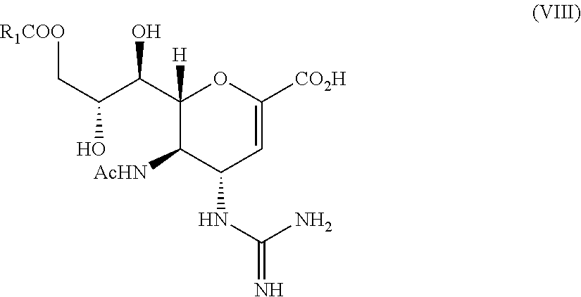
C1([H])(C(C(C[R1COO])O)O)C([AcHN])C(NC(N)=N)C=C([CO2H])O1
